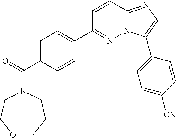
C1=C(C(=O)N2CCOCCC2)C=CC(C2=NN3C(=NC=C3C3=CC=C([CN])C=C3)C=C2)=C1
